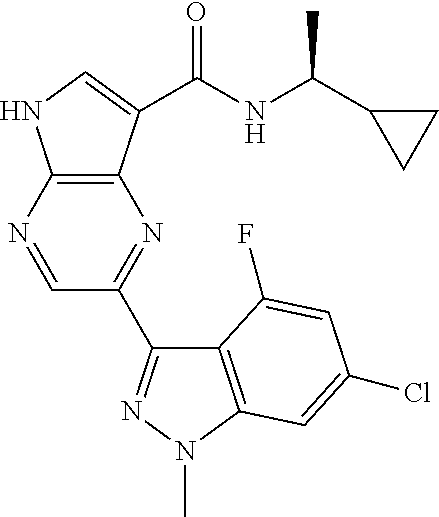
C12=C(N=CC(C3=NN(C)C4=C3C(F)=CC(Cl)=C4)=N1)NC=C2C(=O)NC(C1CC1)C
